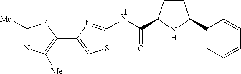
N(C(=O)C1CCC(C2=CC=CC=C2)N1)C1=NC(C2=C([Me])N=C([Me])S2)=CS1
